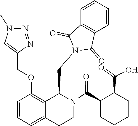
C1=CC2=C(C=C1)C(=O)N(CC1C3=C(OCC4=CN(C)N=N4)C=CC=C3CCN1C(C1CCCCC1C(=O)O)=O)C2=O
